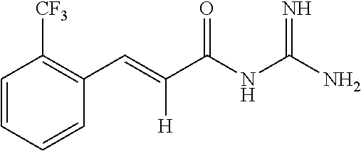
C1=CC=CC(C=C(C(NC(N)=N)=O)[H])=C1[CF3]
